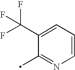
C1=C(C(F)(F)F)C(C)=NC=C1
